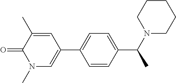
C1=CC(C(N2CCCCC2)C)=CC=C1C1=CN(C)C(=O)C(C)=C1
